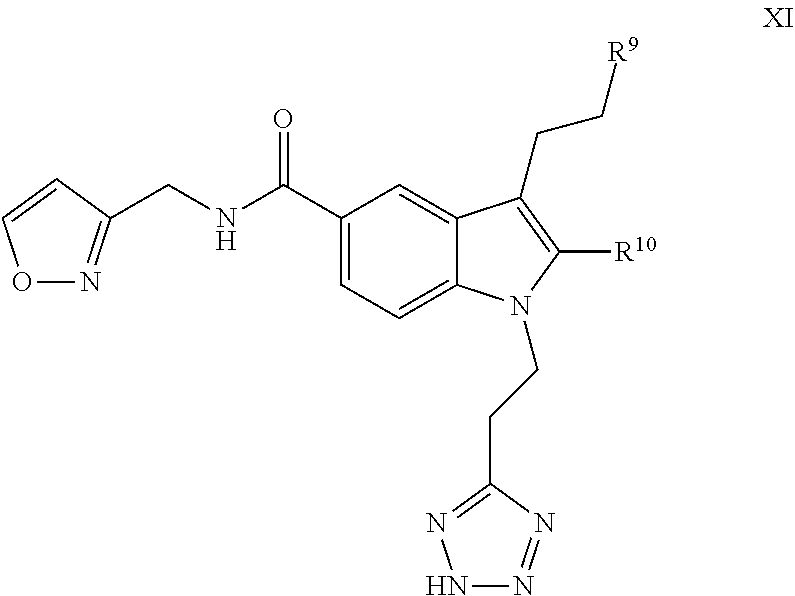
[R10]C1=C(CC[R9])C2=CC(C(=O)NCC3=NOC=C3)=CC=C2N1CCC1=NNN=N1
